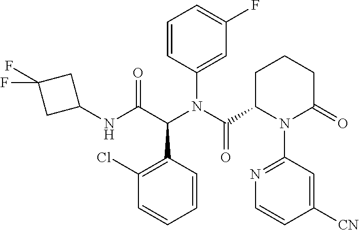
C1(Cl)=C(C(C(NC2CC(F)(F)C2)=O)N(C(C2N(C3=NC=CC([CN])=C3)C(=O)CCC2)=O)C2=CC(F)=CC=C2)C=CC=C1
